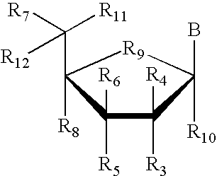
[R10]C1(B)[R9]C([R8])(C([R7])([R12])[R11])C([R5])([R6])C1([R3])[R4]
